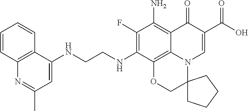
C1(F)=C(NCCNC2=CC(C)=NC3=C2C=CC=C3)C2=C3C(=C1N)C(=O)C(C(=O)O)=CN3C1(CO2)CCCC1
